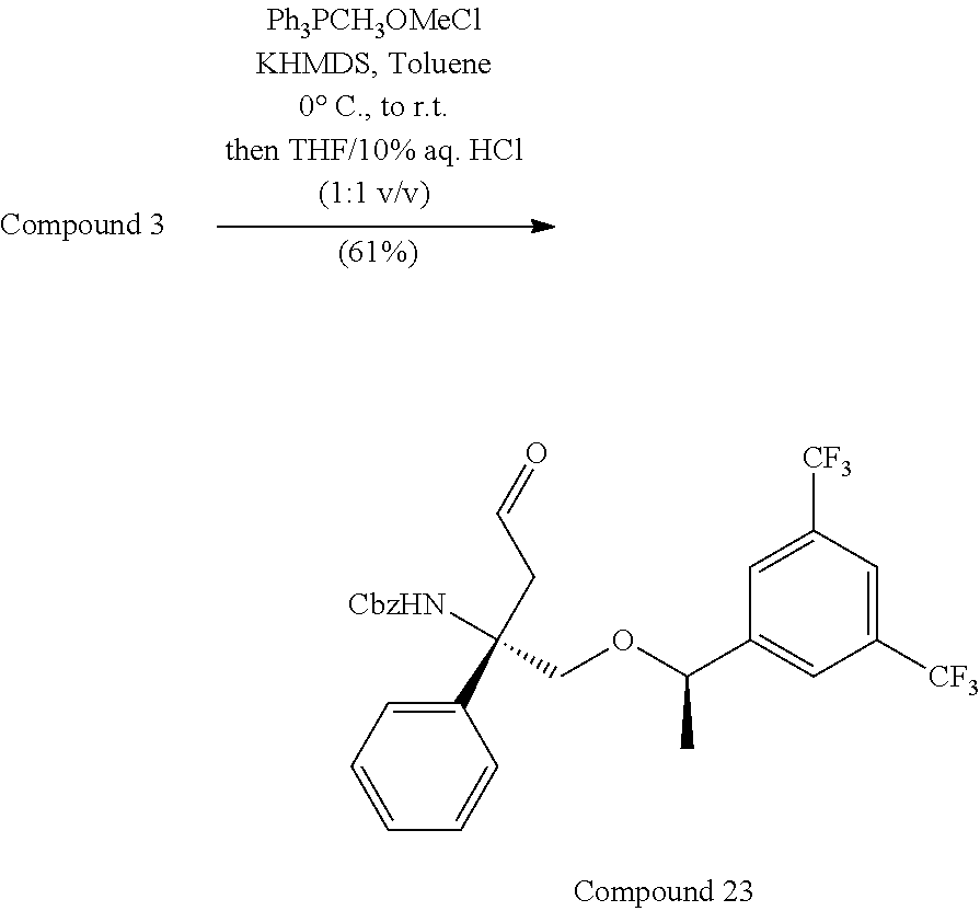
C1([CF3])=CC([CF3])=CC(C(OCC([CbzHN])(C2=CC=CC=C2)CC=O)C)=C1
